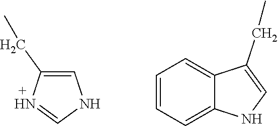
C1=C(CC)N=CN1.C1=CC=C2C(=C1)C(CC)=CN2
